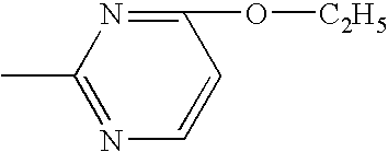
C1(O[C2H5])=NC(C)=NC=C1
